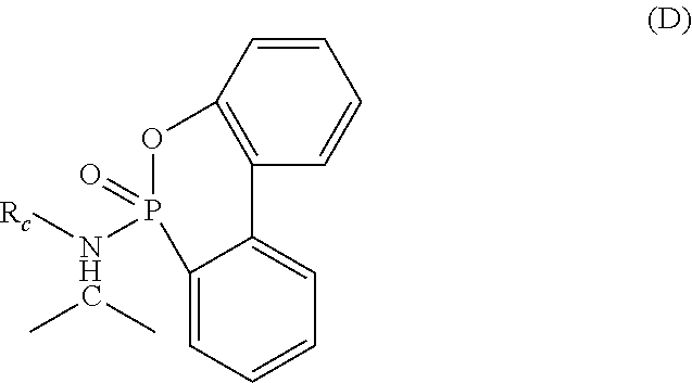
C12=C(C=CC=C1)C1=CC=CC=C1P(=O)([NHC]([Rc])(C)C)O2
